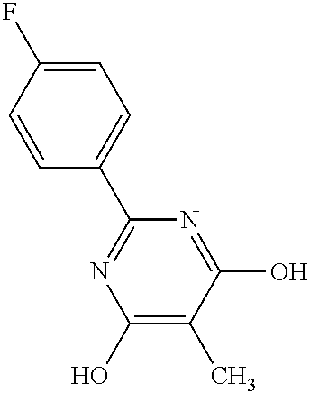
C1=CC(C2=NC(O)=C(C)C(O)=N2)=CC=C1F
